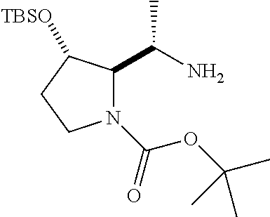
N1(C(=O)OC(C)(C)C)C(C(N)C)C([TBSO])CC1
